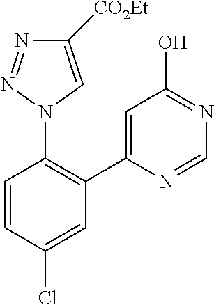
C1=C(C2=C(N3C=C([CO2Et])N=N3)C=CC(Cl)=C2)N=CN=C1O
